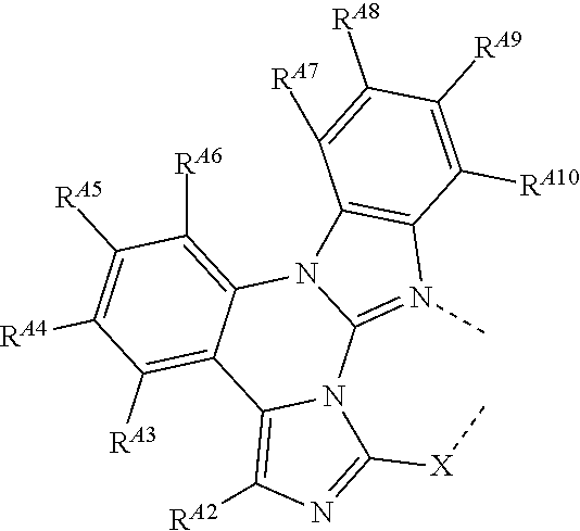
C1([RA5])=C([RA4])C([RA3])=C2C(=C1[RA6])N1C(=N(C)C3=C1C([RA7])=C([RA8])C([RA9])=C3[RA10])N1C2=C([RA2])N=C1[X]C
